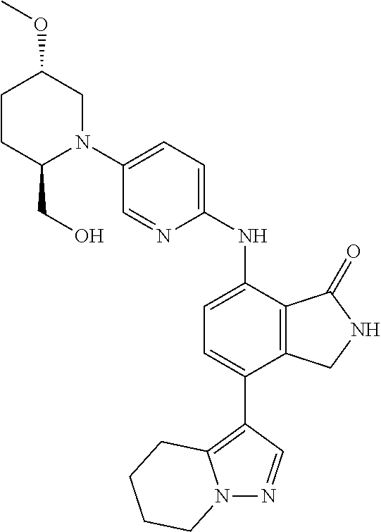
N1(C2=CC=C(NC3=CC=C(C4=C5N(N=C4)CCCC5)C4=C3C(=O)NC4)N=C2)CC(OC)CCC1CO
